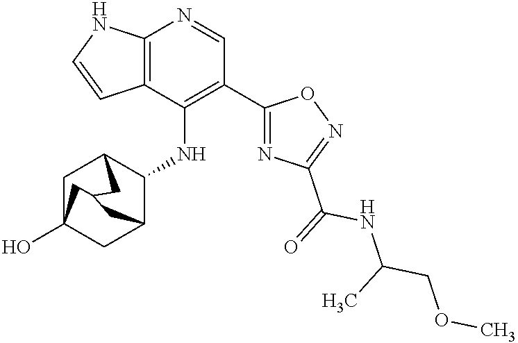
C12=C(C(NC3C4CC5(O)CC3CC(C5)C4)=C(C3=NC(C(=O)NC(C)COC)=NO3)C=N1)C=CN2
